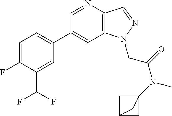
C1(C2=CC=C(F)C(C(F)F)=C2)=CC2=C(C=NN2CC(N(C23CC(C2)C3)C)=O)N=C1
